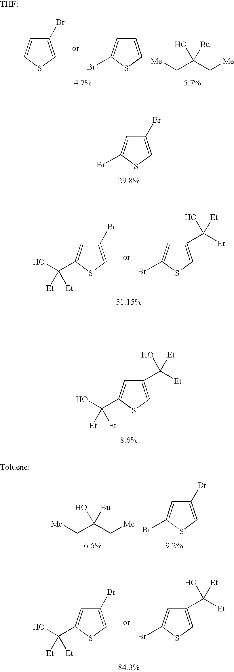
C1(Br)=CSC(Br)=C1.C1(Br)=CSC(C(O)([Et])[Et])=C1.C1(C([Et])([Et])O)=CSC(Br)=C1.C(O)([Et])([Et])C1=CC(C([Et])([Et])O)=CS1.C1(Br)=CSC=C1.C1=CSC(Br)=C1.[Me]CC(C[Me])([Bu])O.C1(Br)=CSC(C(O)([Et])[Et])=C1.C1(C([Et])([Et])O)=CSC(Br)=C1.C1(Br)=CSC(Br)=C1.[Me]CC(C[Me])([Bu])O
